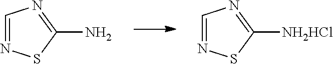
C1(N)=NC=NS1.C1([NH2HCl])=NC=NS1
